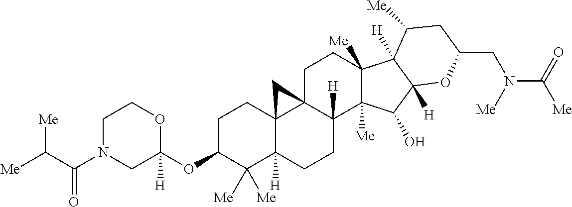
C1C(OC2([H])OCCN(C(C([Me])[Me])=O)C2)C([Me])([Me])C2([H])C3(C1)C1(C([H])(CC2)C2([Me])C([Me])(CC1)C1([H])C([Me])CC(CN(C(=O)[Me])[Me])OC1([H])C2O)C3
